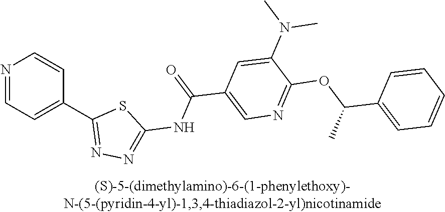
N1=CC=C(C2=NN=C(NC(=O)C3=CN=C(OC(C4=CC=CC=C4)C)C(N(C)C)=C3)S2)C=C1
